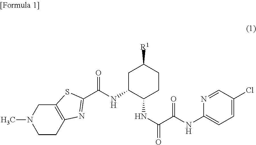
C12=C(CCN(C)C1)N=C(C(NC1C(NC(=O)C(NC3=CC=C(Cl)C=N3)=O)CCC([R1])C1)=O)S2
